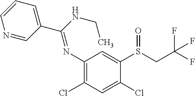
N1=CC(C(NCC)=NC2=C(Cl)C=C(Cl)C(S(CC(F)(F)F)=O)=C2)=CC=C1
